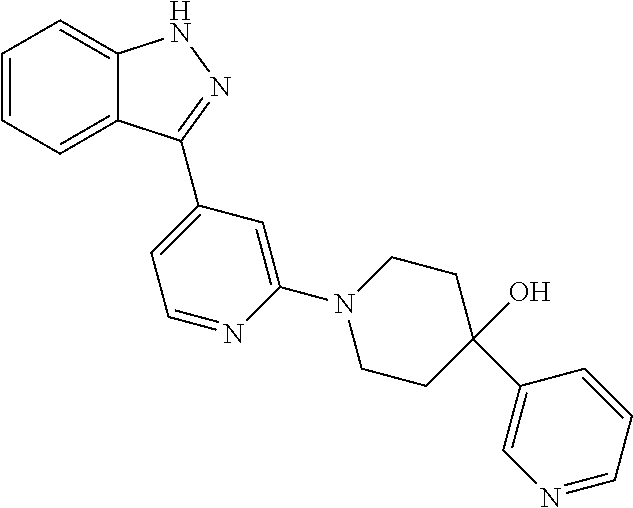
C1=CC=C2C(=C1)NN=C2C1=CC=NC(N2CCC(C3=CN=CC=C3)(O)CC2)=C1
